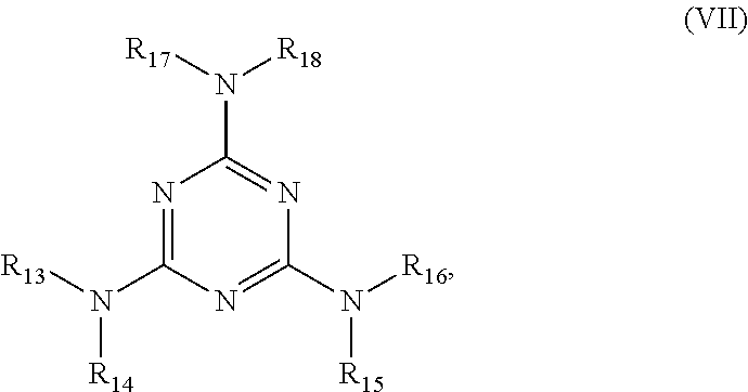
N1=C(N([R13])[R14])N=C(N([R16])[R15])N=C1N([R17])[R18]
